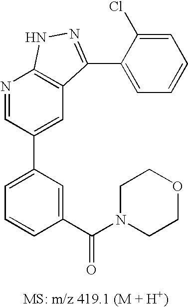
N1=CC(C2=CC=CC(C(N3CCOCC3)=O)=C2)=CC2=C1NN=C2C1=CC=CC=C1Cl
